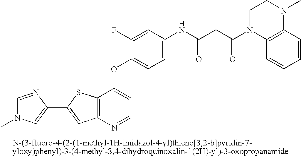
C12=C(N=CC=C1OC1=CC=C(NC(=O)CC(N3C4=C(N(C)CC3)C=CC=C4)=O)C=C1F)C=C(C1=CN(C)C=N1)S2
